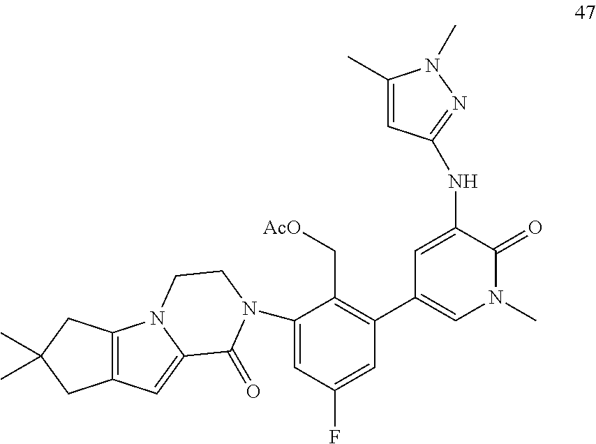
C1(C2=C(C[AcO])C(N3C(=O)C4=CC5=C(CC(C)(C)C5)N4CC3)=CC(F)=C2)=CN(C)C(=O)C(NC2=NN(C)C(C)=C2)=C1
